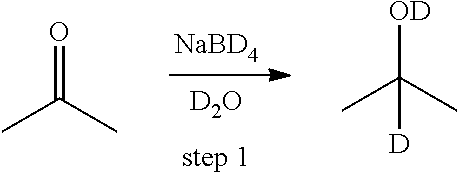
[NaBD4].[D2O].CC(C)=O.CC(C)([OD])[D]
